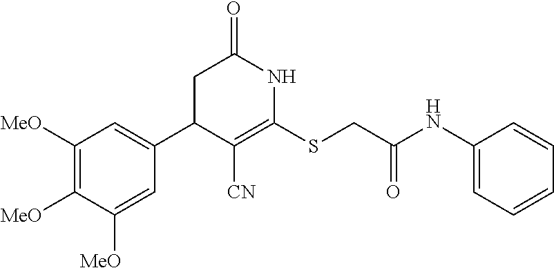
C1=C(C2C([CN])=C(SCC(=O)NC3=CC=CC=C3)NC(=O)C2)C=C([MeO])C([MeO])=C1[MeO]
